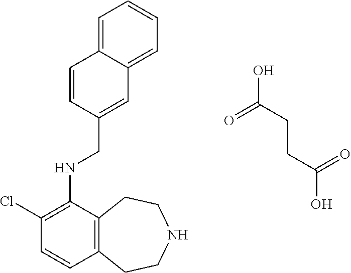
ClC1=C(NCC2=CC3=CC=CC=C3C=C2)C2=C(C=C1)CCNCC2.O=C(CCC(=O)O)O
